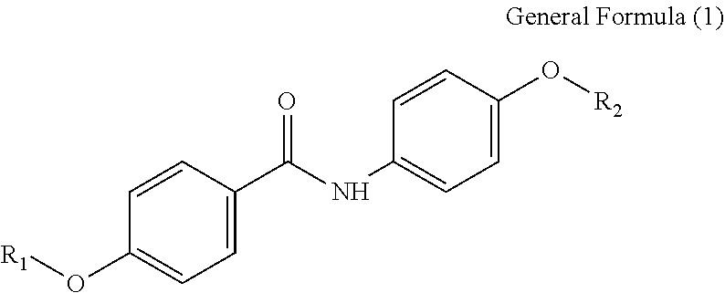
C1=CC(O[R1])=CC=C1C(NC1=CC=C(O[R2])C=C1)=O
